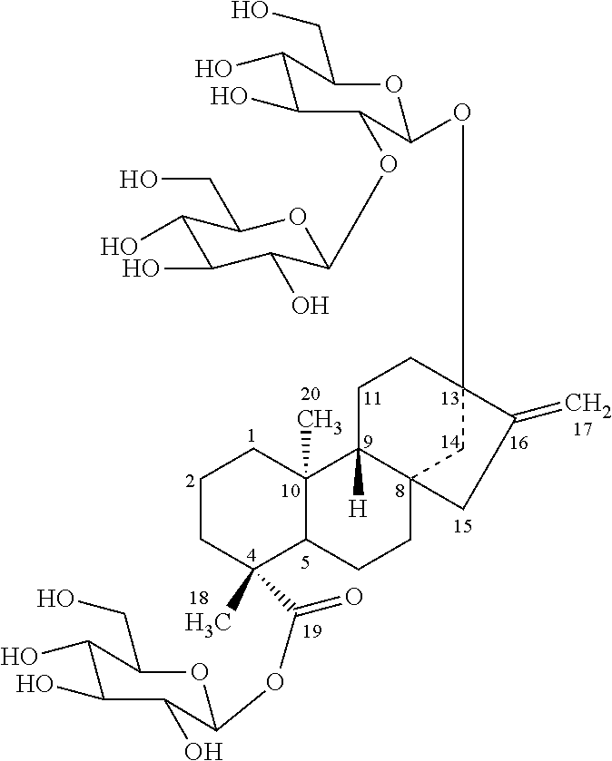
C1CC(C)(C(OC2C(O)C(O)C(O)C(CO)O2)=O)C2C(C)(C1)C1([H])C3(CC2)CC(OC2C(OC4C(O)C(O)C(O)C(CO)O4)C(O)C(O)C(CO)O2)(CC1)C(=C)C3
